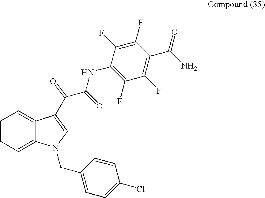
C1=CC=C2C(=C1)C(C(C(NC1=C(F)C(F)=C(C(N)=O)C(F)=C1F)=O)=O)=CN2CC1=CC=C(Cl)C=C1
